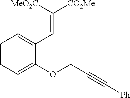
C1=CC=C(OCC#C[Ph])C(C=C([CO2Me])[MeO2C])=C1
